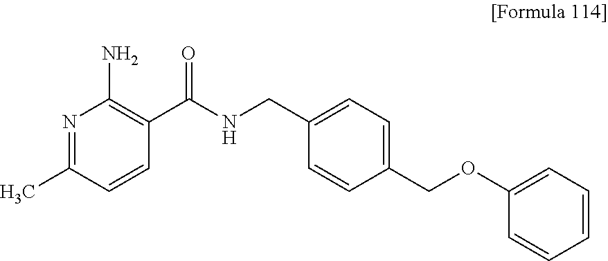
N1=C(C)C=CC(C(NCC2=CC=C(COC3=CC=CC=C3)C=C2)=O)=C1N
